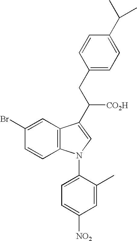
C1=CC2=C(C=C1Br)C(C([CO2H])CC1=CC=C(C(C)C)C=C1)=CN2C1=CC=C([NO2])C=C1C
